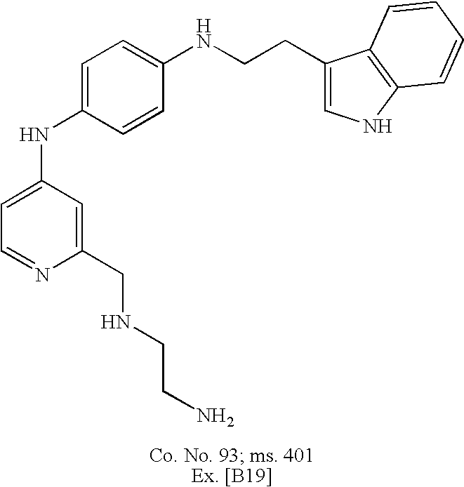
C1=C(NC2=CC=C(NCCC3=CNC4=C3C=CC=C4)C=C2)C=C(CNCCN)N=C1
